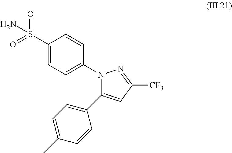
C1(S(=O)(=O)N)=CC=C(N2C(C3=CC=C(C)C=C3)=CC([CF3])=N2)C=C1
